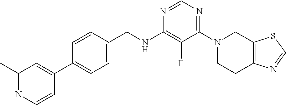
N1=CN=C(N2CCC3=C(C2)SC=N3)C(F)=C1NCC1=CC=C(C2=CC(C)=NC=C2)C=C1
